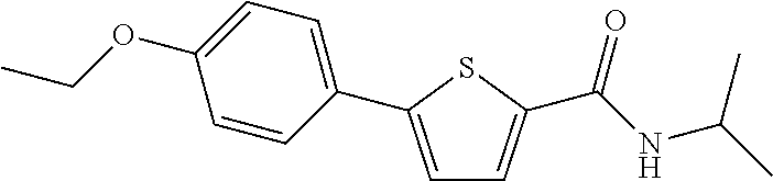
C1=C(C2=CC=C(OCC)C=C2)SC(C(NC(C)C)=O)=C1
